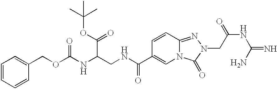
N12C(=NN(CC(NC(=N)N)=O)C1=O)C=CC(C(NCC(NC(OCC1=CC=CC=C1)=O)C(OC(C)(C)C)=O)=O)=C2
